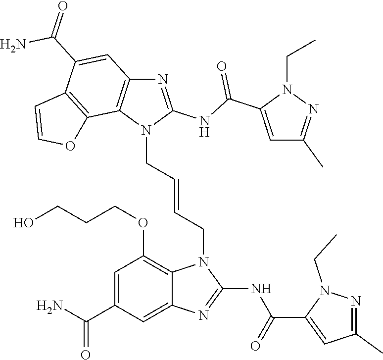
N1=C(NC(C2=CC(C)=NN2CC)=O)N(CC=CCN2C3=C(OCCCO)C=C(C(N)=O)C=C3N=C2NC(C2=CC(C)=NN2CC)=O)C2=C1C=C(C(=O)N)C1=C2OC=C1
